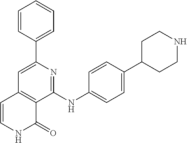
C1(C2=CC3=C(C(NC4=CC=C(C5CCNCC5)C=C4)=N2)C(=O)NC=C3)=CC=CC=C1
